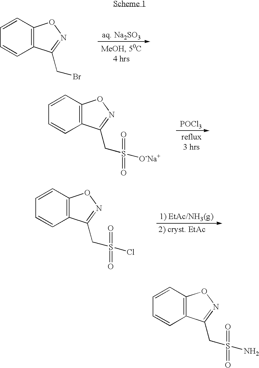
C12=C(C=CC=C1)ON=C2CBr.C12=C(C=CC=C1)ON=C2CS([O-Na+])(=O)=O.[POCl3].C12=C(C=CC=C1)ON=C2CS(Cl)(=O)=O.[1) EtAc/NH3(g)].C12=C(C=CC=C1)ON=C2CS(N)(=O)=O
